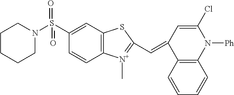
C12=C(C=CC=C1)C(=CC1=[N+](C)C3=C(C=C(S(N4CCCCC4)(=O)=O)C=C3)S1)C=C(Cl)N2[Ph]
